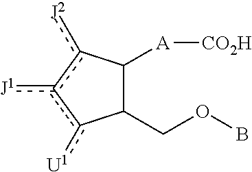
[J1]c1c([U1])C(COB)C([A][CO2H])c1[J2]
